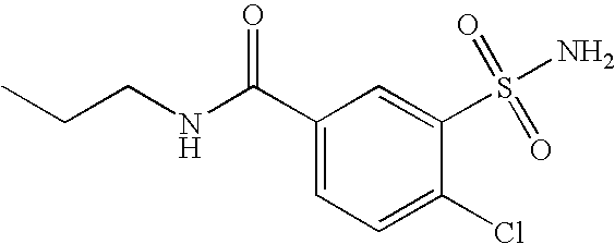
C(CNC(C1=CC=C(Cl)C(S(=O)(=O)N)=C1)=O)C
